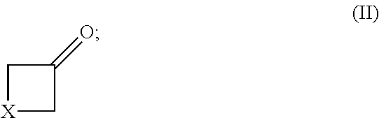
[X]1CC(=O)C1
